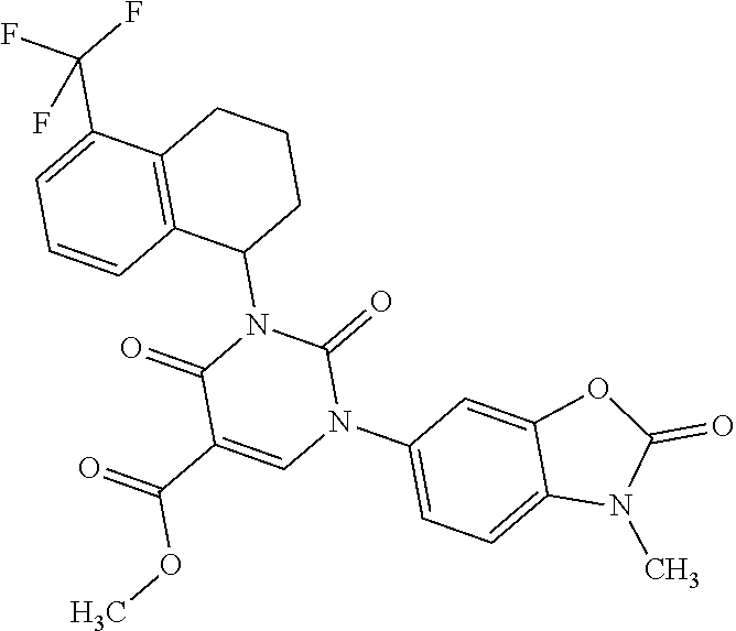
C12=CC=C(N3C(=O)N(C4CCCC5=C4C=CC=C5C(F)(F)F)C(=O)C(C(=O)OC)=C3)C=C1OC(=O)N2C
